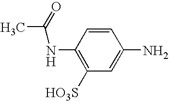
C1(NC(=O)C)=C([HO3S])C=C(N)C=C1
